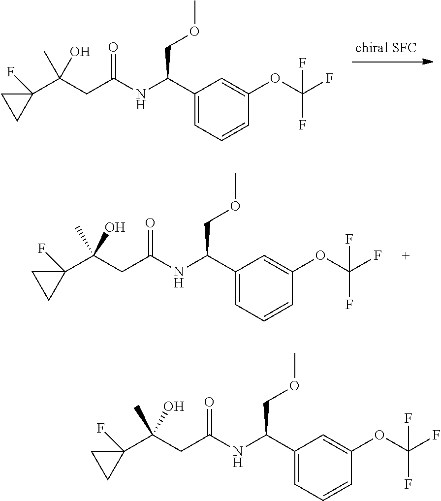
C1=C(OC(F)(F)F)C=CC=C1C(NC(CC(C1(F)CC1)(O)C)=O)COC.C1=C(OC(F)(F)F)C=CC=C1C(NC(CC(C1(F)CC1)(O)C)=O)COC.C1=C(OC(F)(F)F)C=CC=C1C(NC(CC(C1(F)CC1)(O)C)=O)COC
